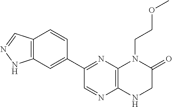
C12=C(C=C(C3=NC4=C(N=C3)NCC(=O)N4CCOC)C=C1)NN=C2
